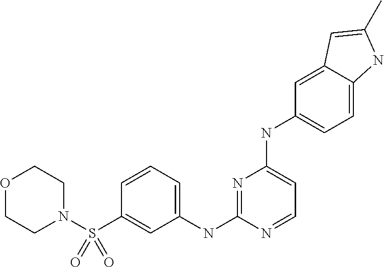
C1=CC=C(NC2=NC(NC3=CC=C4C(=C3)C=C(C)N4)=CC=N2)C=C1S(N1CCOCC1)(=O)=O
